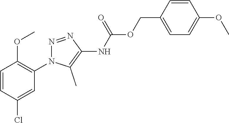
C1=CC(Cl)=CC(N2N=NC(NC(OCC3=CC=C(OC)C=C3)=O)=C2C)=C1OC
